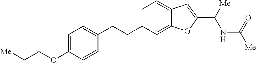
C1=C(CCC2=CC=C(OCC[Me])C=C2)C=C2C(=C1)C=C(C([Me])NC(=O)[Me])O2
